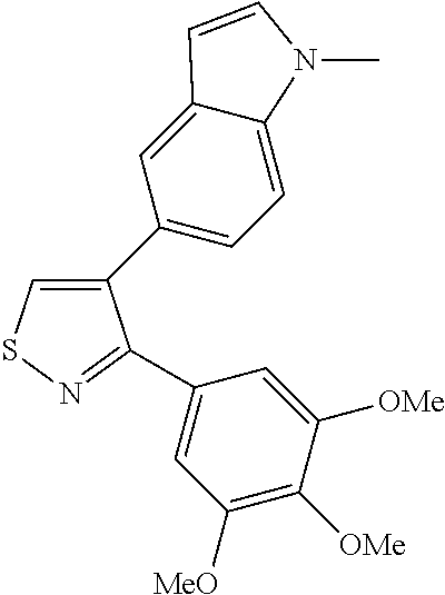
C1(C2=CC=C3C(=C2)C=CN3C)=CSN=C1C1=CC([MeO])=C([OMe])C([OMe])=C1
